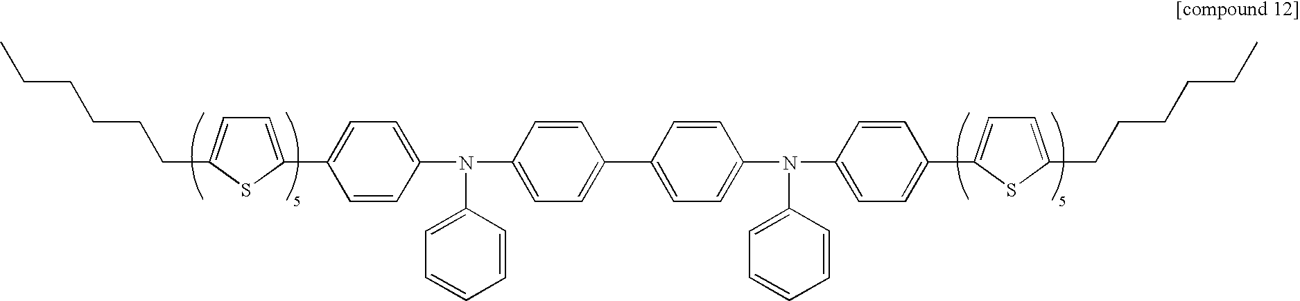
C1(C2=CC=C(CCCCCC)S2)=CC=C(N(C2=CC=C(C3=CC=C(N(C4=CC=C(C5=CC=C(CCCCCC)S5)C=C4)C4=CC=CC=C4)C=C3)C=C2)C2=CC=CC=C2)C=C1
